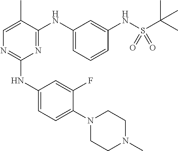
C1(NC2=CC=C(N3CCN(C)CC3)C(F)=C2)=NC=C(C)C(NC2=CC=CC(NS(C(C)(C)C)(=O)=O)=C2)=N1
